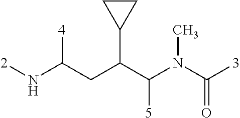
[2]NC(CC(C(N(C([3])=O)C)[5])C1CC1)[4]
